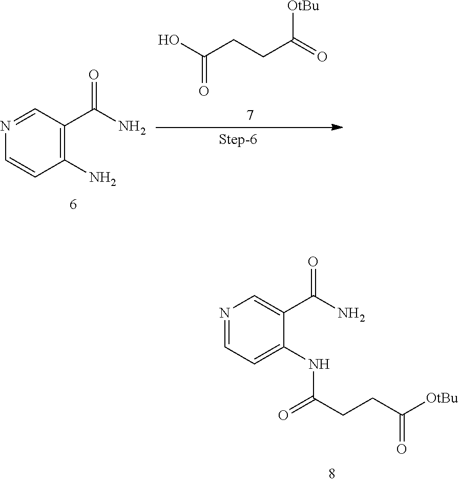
C1=C(C(=O)N)C(NC(=O)CCC([OtBu])=O)=CC=N1.C1=NC=CC(N)=C1C(=O)N.OC(CCC(=O)[OtBu])=O
